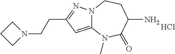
N12C(=CC(CCN3CCC3)=N1)N(C)C(=O)C(N)CC2.Cl
